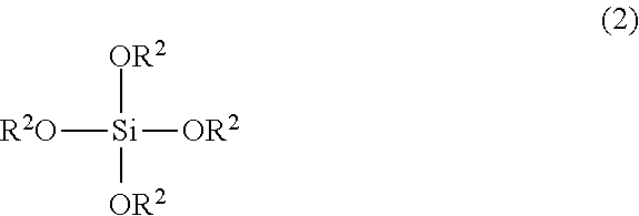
[R2O][Si]([OR2])([OR2])[OR2]
